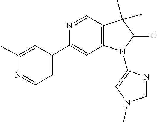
N1(C)C=NC(N2C(=O)C(C)(C)C3=C2C=C(C2=CC=NC(C)=C2)N=C3)=C1
